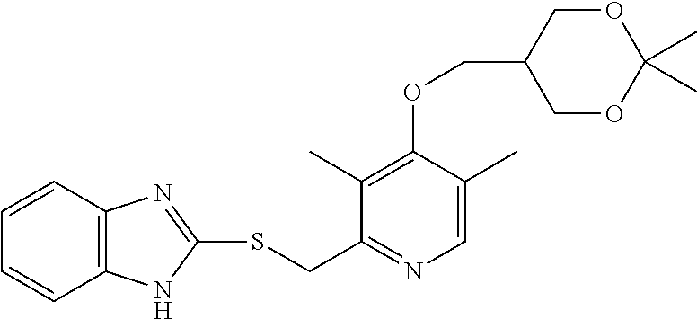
C1=C(C)C(OCC2COC(C)(C)OC2)=C(C)C(CSC2=NC3=C(N2)C=CC=C3)=N1
